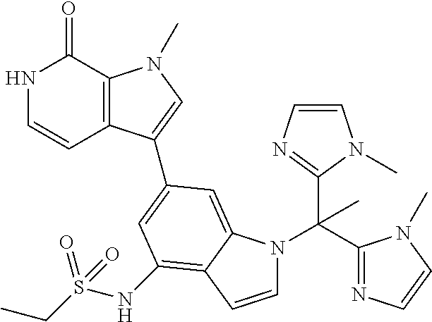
N1C=CC2=C(C1=O)N(C)C=C2C1=CC(NS(CC)(=O)=O)=C2C(=C1)N(C(C1=NC=CN1C)(C1=NC=CN1C)C)C=C2
